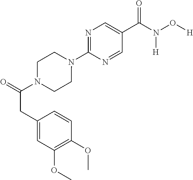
C1(C(N(O[H])[H])=O)=CN=C(N2CCN(C(CC3=CC(OC)=C(OC)C=C3)=O)CC2)N=C1
